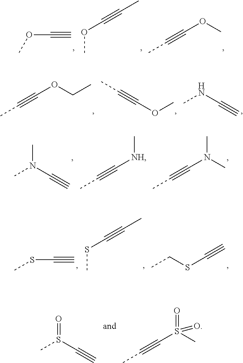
O(C#C)C.C(OC)#CC.C(C)#COC.C(C)#COCC.C(#COC)C.CNC#C.CN(C#C)C.C(C)#C[NH]C.C(C)#CN(C)C.CSC#C.S(C)C#CC.CCSC#C.S(C#C)(=O)C.CC#CS(C)(=O)=O
